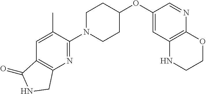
C1(OC2CCN(C3=NC4=C(C=C3C)C(=O)NC4)CC2)=CC2=C(N=C1)OCCN2
